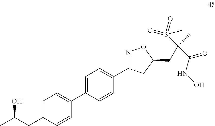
C1(C2=NOC(CC(C(NO)=O)(C)S(=O)(=O)C)C2)=CC=C(C2=CC=C(CC(C)O)C=C2)C=C1
